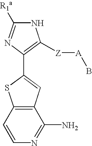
N1C([R1a])=NC(C2=CC3=C(S2)C=CN=C3N)=C1[Z][A]B
